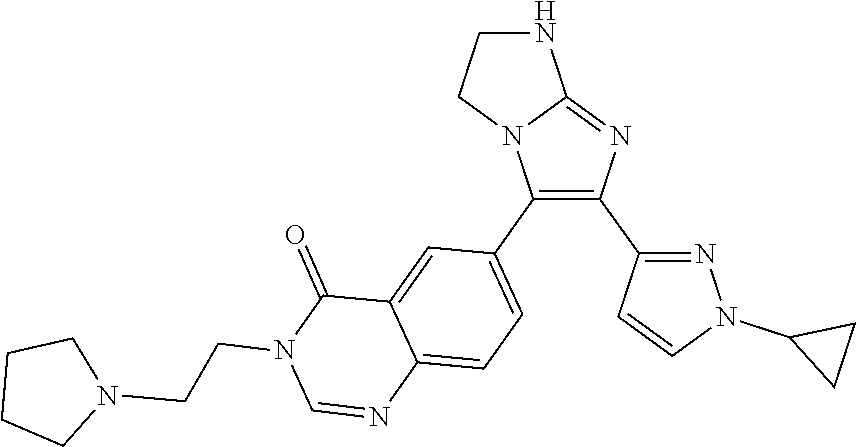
N1C2=NC(C3=NN(C4CC4)C=C3)=C(C3=CC=C4C(=C3)C(=O)N(CCN3CCCC3)C=N4)N2CC1
